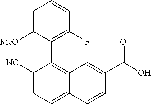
C1([NC])=CC=C2C(=C1C1=C(F)C=CC=C1[MeO])C=C(C(O)=O)C=C2
